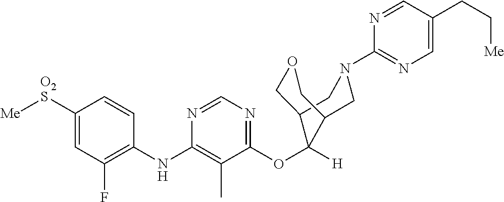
C1=CC(NC2=C(C)C(OC3([H])C4COCC3CN(C3=NC=C(CC[Me])C=N3)C4)=NC=N2)=C(F)C=C1[O2S][Me]
